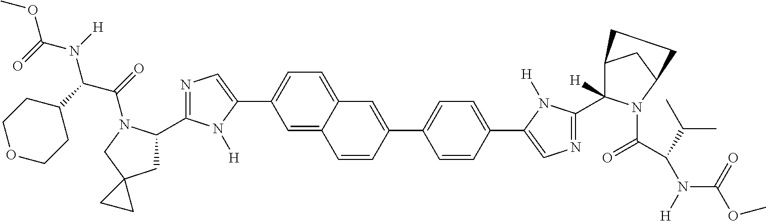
COC(N([H])C(C1CCOCC1)C(=O)N1C(C2=NC=C(C3=CC=C4C(=C3)C=CC(C3=CC=C(C5=CN=C(C6([H])C7CC(N6C(C(N([H])C(=O)OC)C(C)C)=O)CC7)N5[H])C=C3)=C4)N2[H])CC2(C1)CC2)=O
